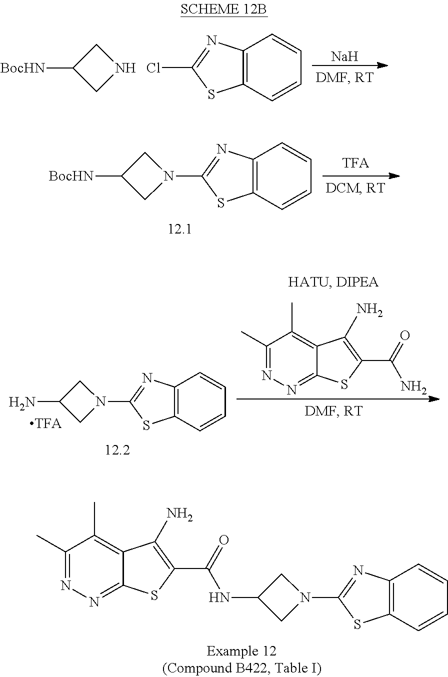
C12=C(C=CC=C1)SC(N1CC(NC(C3=C(N)C4=C(C)C(C)=NN=C4S3)=O)C1)=N2.C12=C(C=CC=C1)SC(Cl)=N2.C1C([BocHN])CN1.[Na].C12=C(C=CC=C1)SC(N1CC([BocHN])C1)=N2.C1(C)=NN=C2C(=C1C)C(N)=C(C(=O)N)S2.C12=C(C=CC=C1)SC(N1CC(N)C1)=N2
